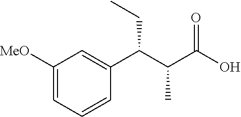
C1([MeO])=CC=CC(C(C(C(O)=O)C)CC)=C1
